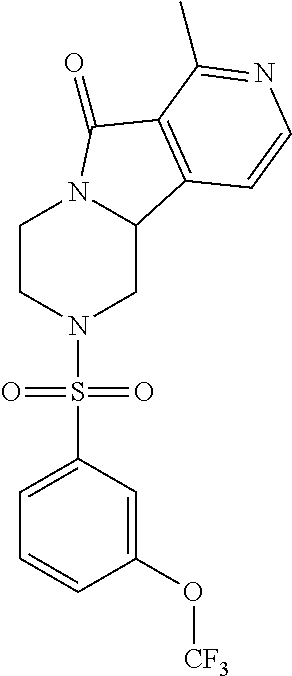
C1CN(S(C2=CC=CC(O[CF3])=C2)(=O)=O)CC2N1C(=O)C1=C2C=CN=C1C
